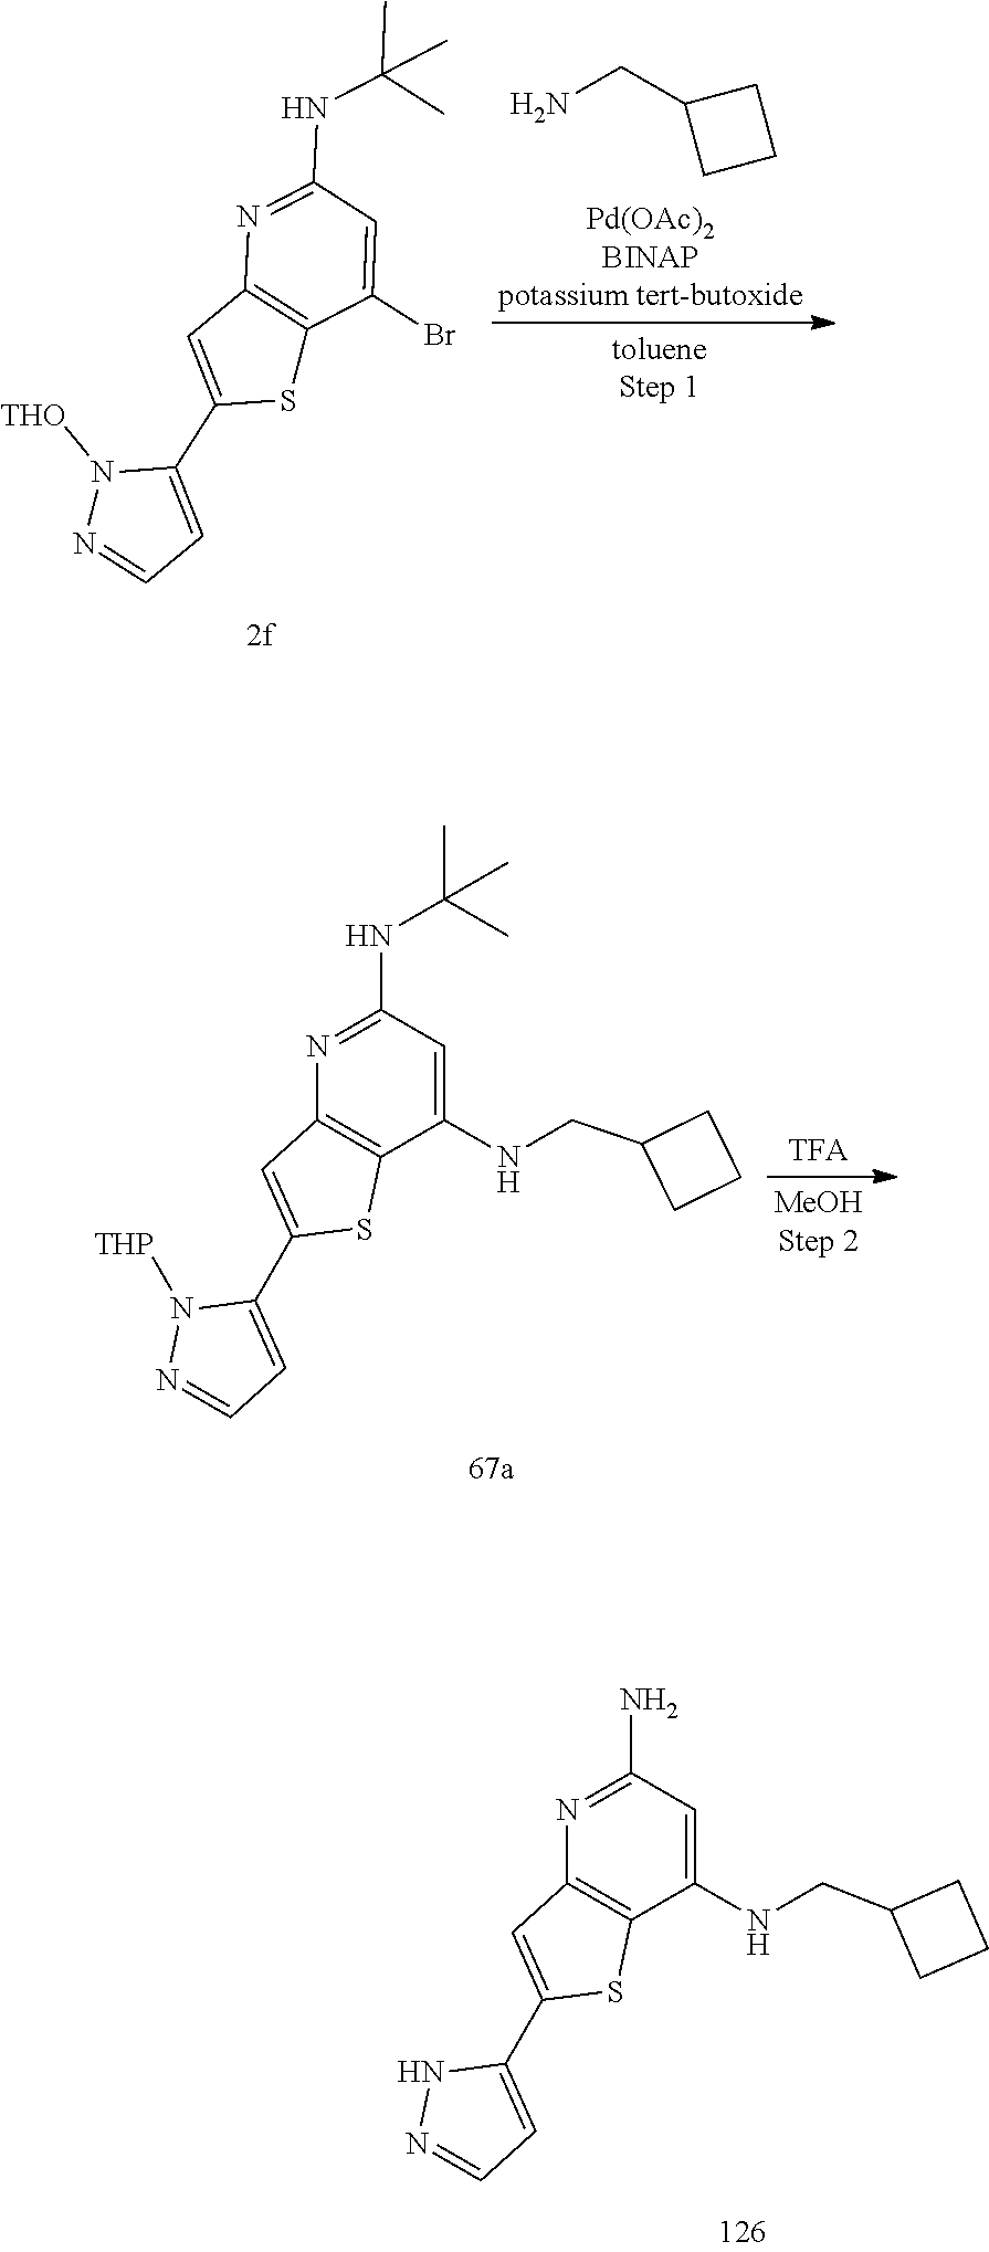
N1=C(N)C=C(NCC2CCC2)C2=C1C=C(C1=CC=NN1)S2.N1=C(NC(C)(C)C)C=C(Br)C2=C1C=C(C1=CC=NN1[THO])S2.C1(CN)CCC1.N1=C(NC(C)(C)C)C=C(NCC2CCC2)C2=C1C=C(C1=CC=NN1[THP])S2
